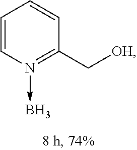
C1(C[OH])=N(->B)C=CC=C1
